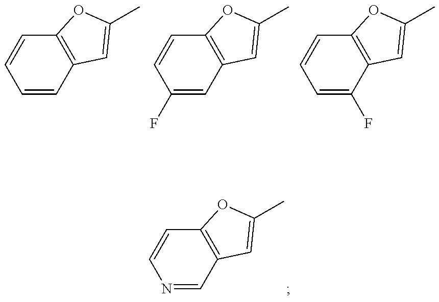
C12=C(C=CC=C1)C=C(C)O2.C12=C(C=C(F)C=C1)C=C(C)O2.C12=C(C(F)=CC=C1)C=C(C)O2.C12=C(C=NC=C1)C=C(C)O2
